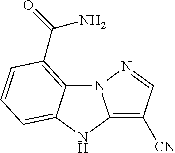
N12C3=C(C(N)=O)C=CC=C3NC1=C([CN])C=N2
